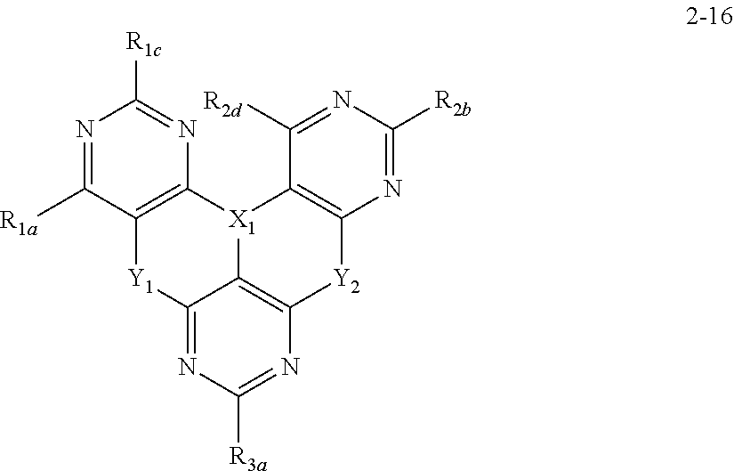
C12=NC([R3a])=NC3=C1[X1](C1=C([Y1]2)C([R1a])=NC([R1c])=N1)C1=C([Y2]3)N=C([R2b])N=C1[R2d]
